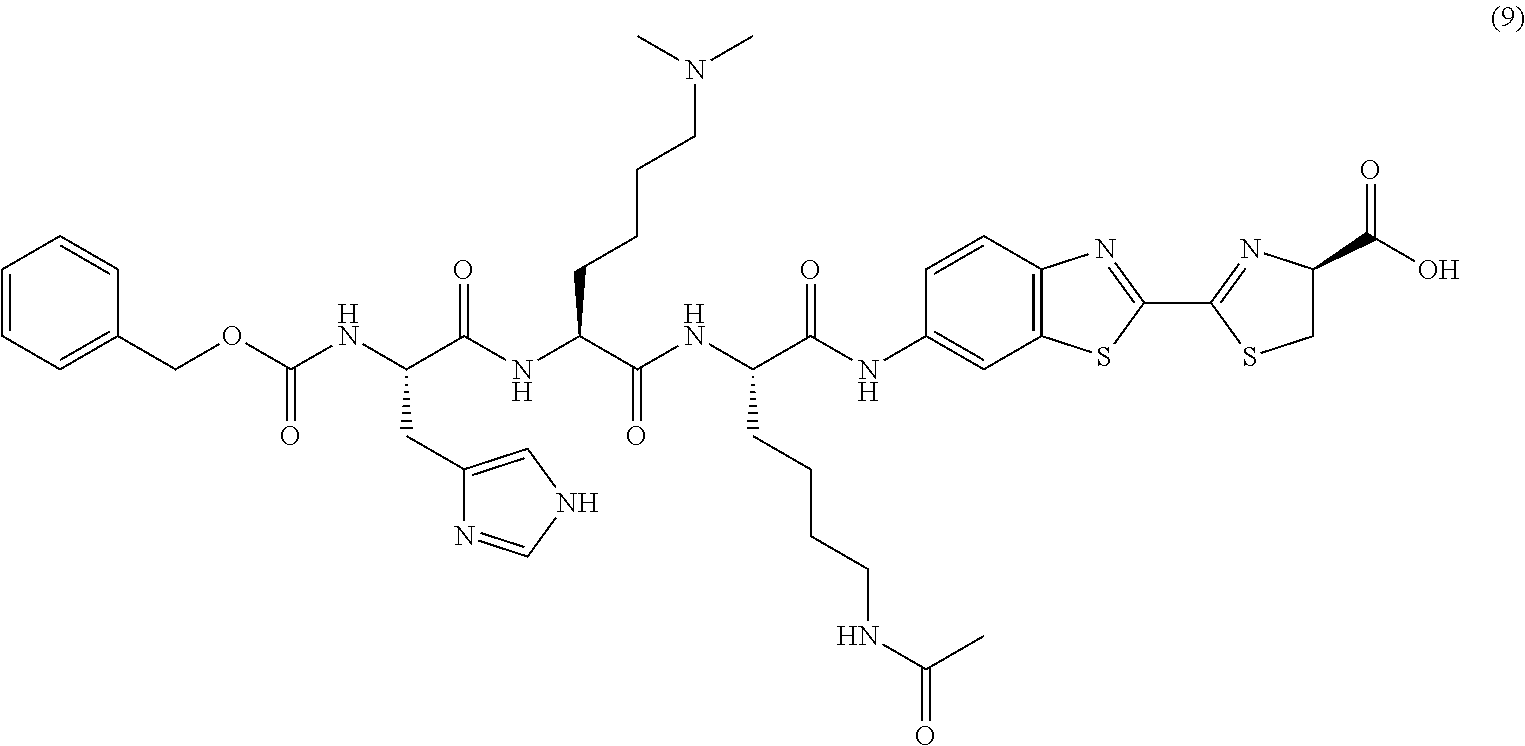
C1=CC=C(COC(NC(C(NC(C(NC(C(NC2=CC3=C(C=C2)N=C(C2=NC(C(O)=O)CS2)S3)=O)CCCCNC(=O)C)=O)CCCCN(C)C)=O)CC2=CNC=N2)=O)C=C1
